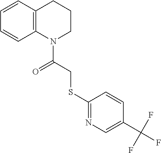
C1=CC2=C(C=C1)N(C(CSC1=NC=C(C(F)(F)F)C=C1)=O)CCC2
